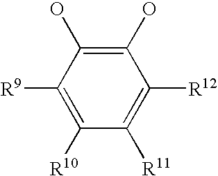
C1(O)=C(O)C([R9])=C([R10])C([R11])=C1[R12]
